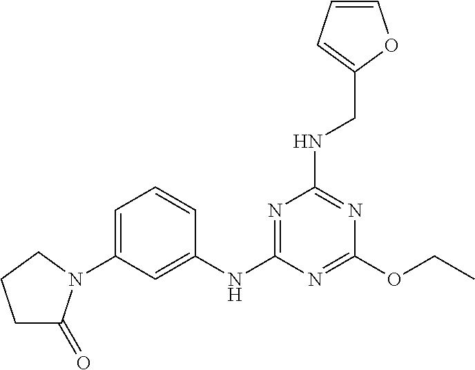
C1=C(N2C(=O)CCC2)C=C(NC2=NC(NCC3=CC=CO3)=NC(OCC)=N2)C=C1
